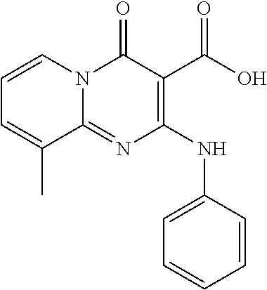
C1=CN2C(=NC(NC3=CC=CC=C3)=C(C(O)=O)C2=O)C(C)=C1
